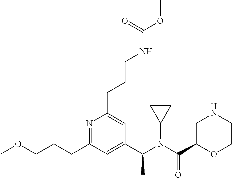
C1C(C(N(C(C2=CC(CCCOC)=NC(CCCNC(OC)=O)=C2)C)C2CC2)=O)OCCN1
